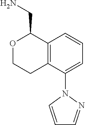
C12=C(C(N3C=CC=N3)=CC=C1)CCOC2CN
